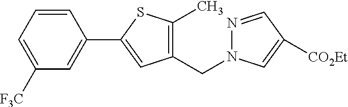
C1=C([F3C])C=C(C2=CC(CN3N=CC([CO2Et])=C3)=C(C)S2)C=C1
